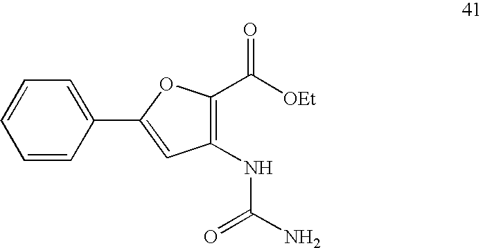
C1=C(C2=CC(NC(=O)N)=C(C([OEt])=O)O2)C=CC=C1
